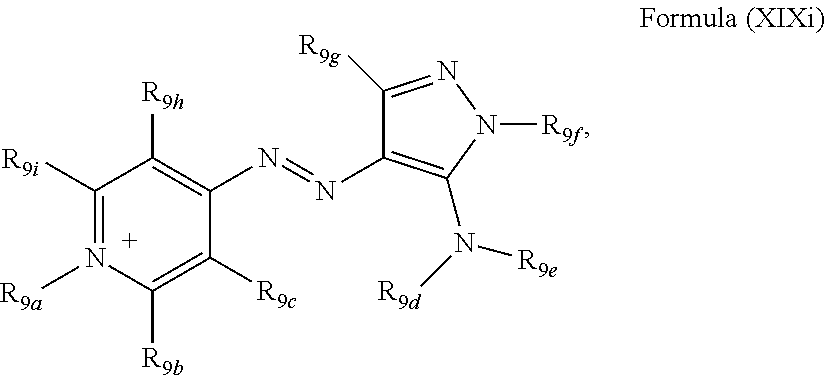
C1([R9i])=N([R9a])C([R9b])=C([R9c])C(N=NC2=C(N([R9e])[R9d])N([R9f])N=C2[R9g])=C1[R9h]
